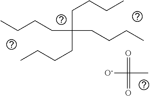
C(C(CCCC)(CCCC)CCCC)CCC.O=C(=O)(C)[O-]
